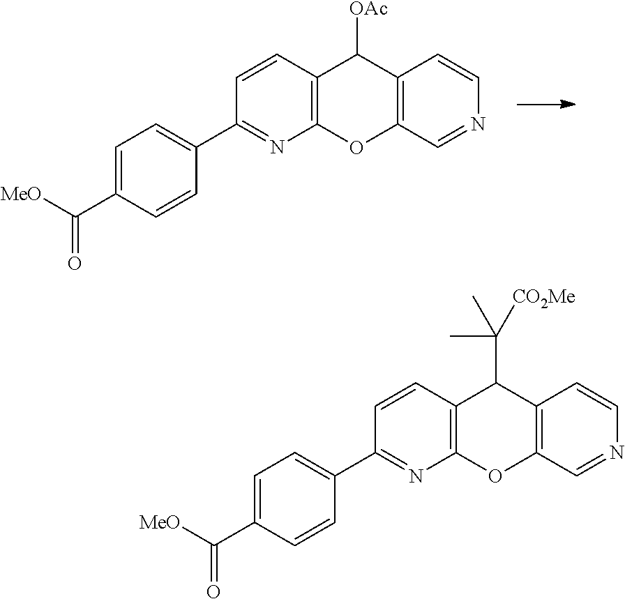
[MeO]C(C1=CC=C(C2=NC3=C(C=C2)C([OAc])C2=C(O3)C=NC=C2)C=C1)=O.[MeO]C(C1=CC=C(C2=NC3=C(C=C2)C(C(C)([CO2Me])C)C2=C(O3)C=NC=C2)C=C1)=O
